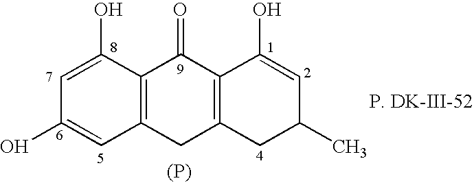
C1=C(O)C2=C(C=C1O)CC1=C(C2=O)C(O)=CC(C)C1.[(P)]
